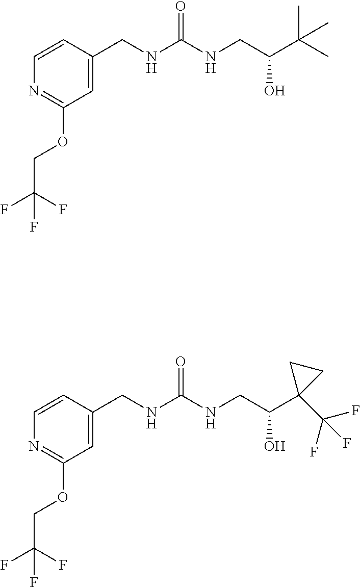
C1=C(CNC(NCC(C(C)(C)C)O)=O)C=CN=C1OCC(F)(F)F.C1=C(CNC(NCC(C2(C(F)(F)F)CC2)O)=O)C=CN=C1OCC(F)(F)F
